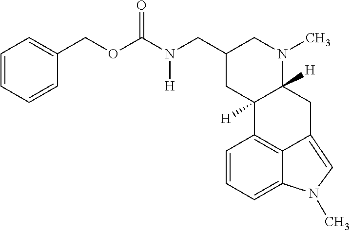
C1=CC=CC(COC(N(CC2CN(C)C3([H])C([H])(C2)C2=C4C(=CN(C)C4=CC=C2)C3)[H])=O)=C1
